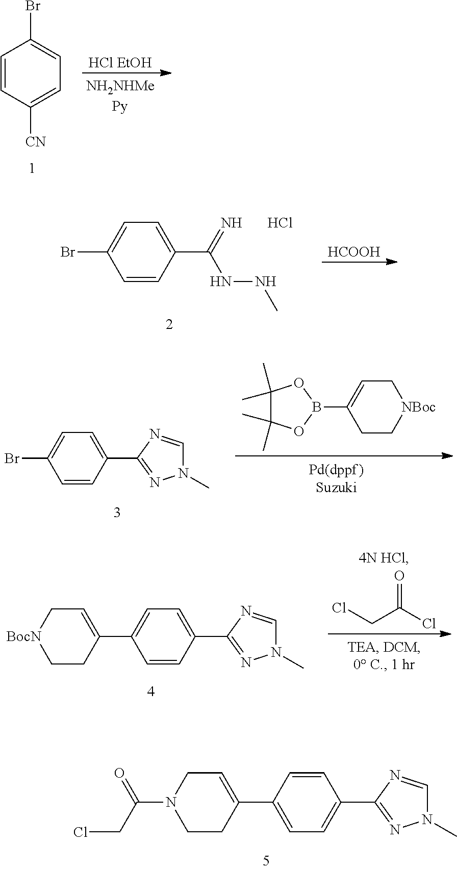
C1=CC([CN])=CC=C1Br.[HCl EtOH].C1=CC(C(=N)NNC)=CC=C1Br.Cl.[HCOOH].C1=CC(C2=NN(C)C=N2)=CC=C1Br.C1C[NBoc]CC=C1B1OC(C)(C)C(C)(C)O1.C1=CC(C2=NN(C)C=N2)=CC=C1C1=CC[BocN]CC1.ClCC(Cl)=O.C1=CC(C2=NN(C)C=N2)=CC=C1C1=CCN(C(=O)CCl)CC1
